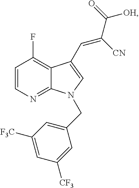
C1=CN=C2C(=C1F)C(C=C(C(=O)[OH])[CN])=CN2CC1=CC([F3C])=CC([CF3])=C1
